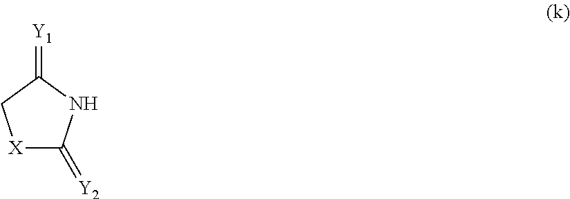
[X]1C(=[Y2])NC(=[Y1])C1
